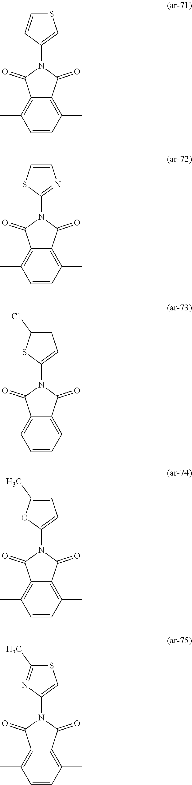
C1(N2C(=O)C3=C(C)C=CC(C)=C3C2=O)=CSC=C1.C1(N2C(=O)C3=C(C)C=CC(C)=C3C2=O)=NC=CS1.C1(N2C(=O)C3=C(C)C=CC(C)=C3C2=O)=CC=C(Cl)S1.C1(N2C(=O)C3=C(C)C=CC(C)=C3C2=O)=CC=C(C)O1.C1(N2C(=O)C3=C(C)C=CC(C)=C3C2=O)=CSC(C)=N1
